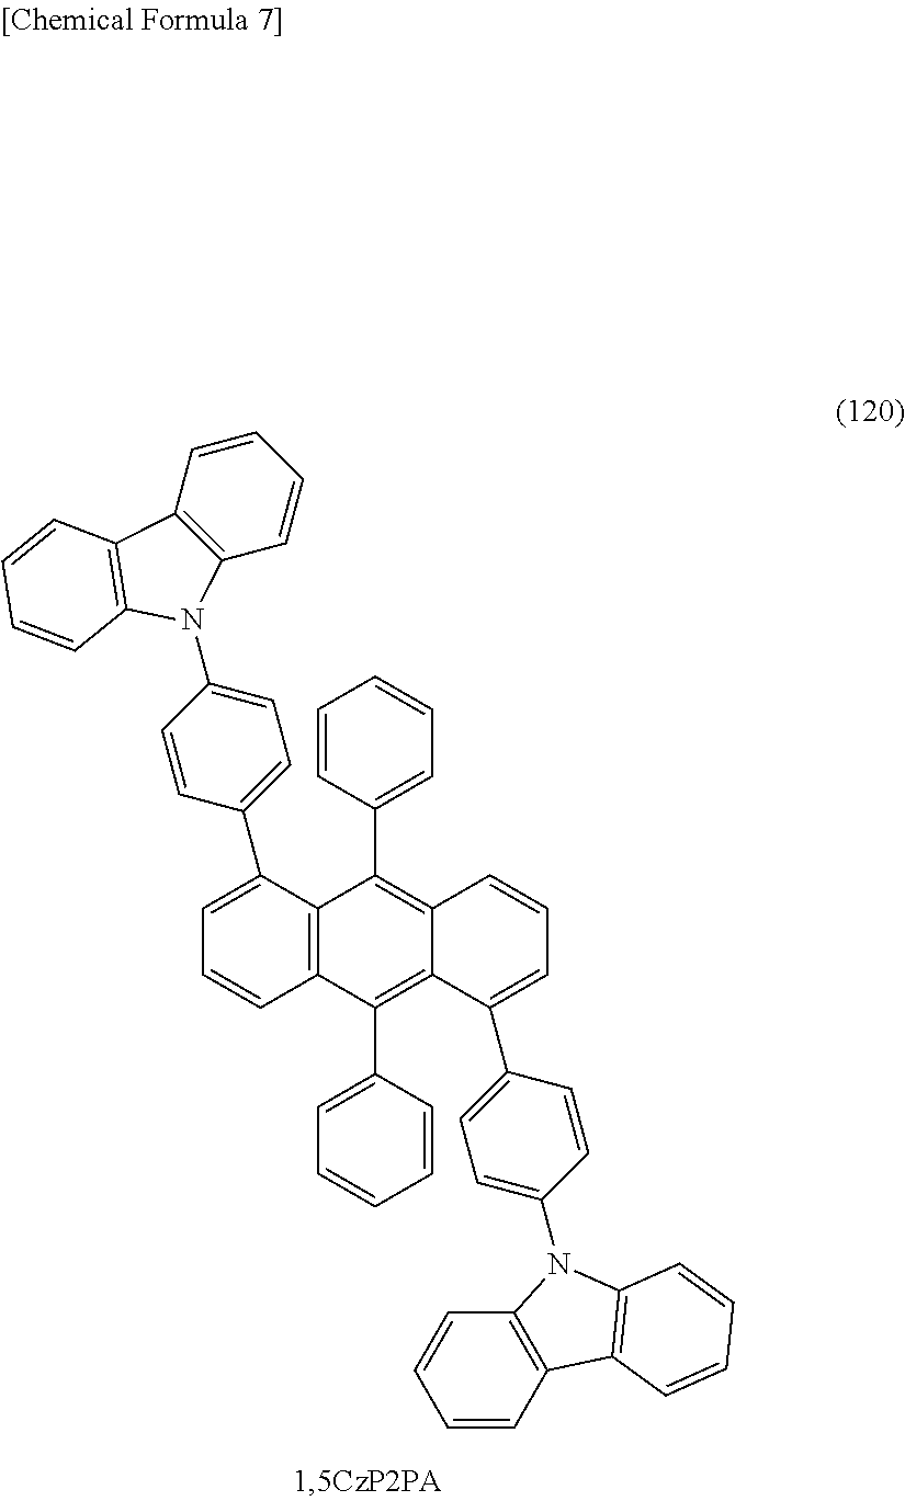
C1=C(C2=CC=C(N3C4=C(C=CC=C4)C4=C3C=CC=C4)C=C2)C2=C(C=C1)C(C1=CC=CC=C1)=C1C(=C2C2=CC=CC=C2)C=CC=C1C1=CC=C(N2C3=C(C=CC=C3)C3=C2C=CC=C3)C=C1
